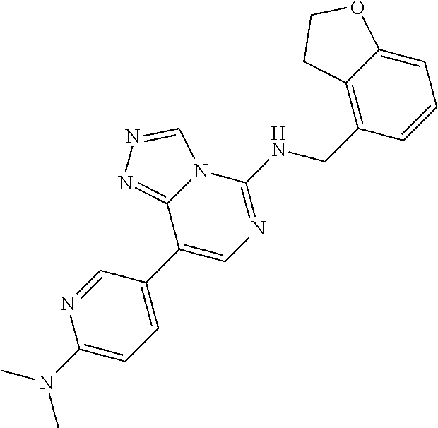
C1(C2=CN=C(NCC3=C4C(=CC=C3)OCC4)N3C2=NN=C3)=CC=C(N(C)C)N=C1
